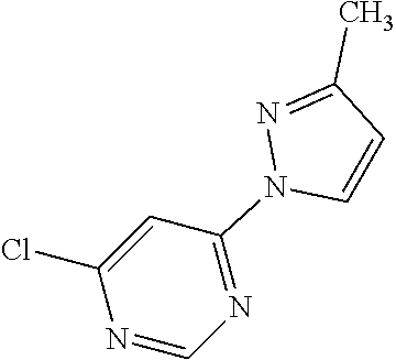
C1=CN(C2=NC=NC(Cl)=C2)N=C1C
